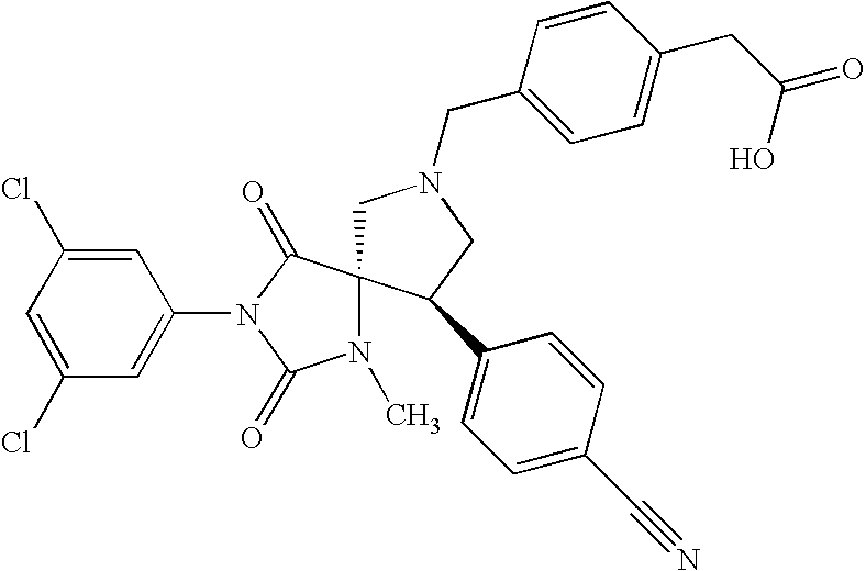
C1N(CC2=CC=C(CC(=O)O)C=C2)CC(C2=CC=C(C#N)C=C2)C12N(C)C(=O)N(C1=CC(Cl)=CC(Cl)=C1)C2=O
